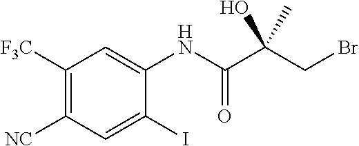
C1=C(NC(C(CBr)(O)C)=O)C(I)=CC([NC])=C1[F3C]
